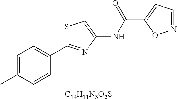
C1=C(C)C=CC(C2=NC(NC(C3=CC=NO3)=O)=CS2)=C1.[C14H11N3O2S]
